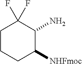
C1CCC([NHFmoc])C(N)C1(F)F
